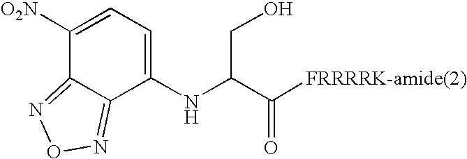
C1([O2N])=CC=C(NC(C([FRRRRK-amide(2)])=O)CO)C2=NON=C12
